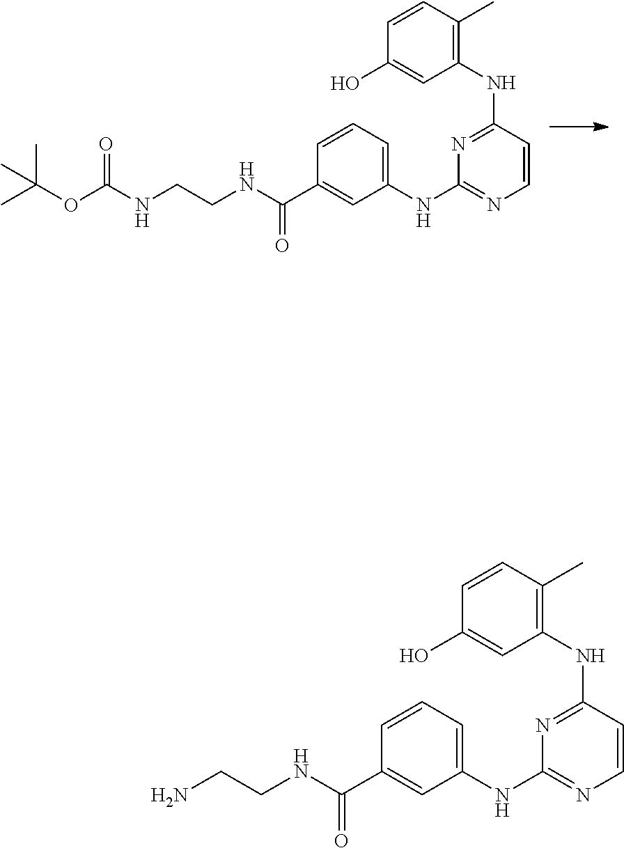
CC(OC(NCCNC(C1=CC(NC2=NC=CC(NC3=C(C)C=CC(O)=C3)=N2)=CC=C1)=O)=O)(C)C.NCCNC(C1=CC(NC2=NC=CC(NC3=C(C)C=CC(O)=C3)=N2)=CC=C1)=O
